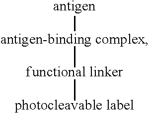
[antigen][antigen-binding complex][functional linker][photocleavable label]
